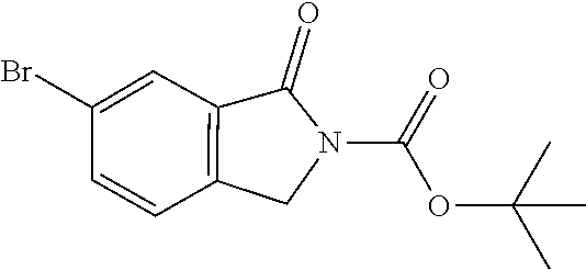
C12=C(C=C(Br)C=C1)C(=O)N(C(OC(C)(C)C)=O)C2
